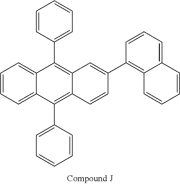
C1=CC(C2=C3C(=C(C4=CC=CC=C4)C4=CC=CC=C24)C=CC(C2=C4C(=CC=C2)C=CC=C4)=C3)=CC=C1
